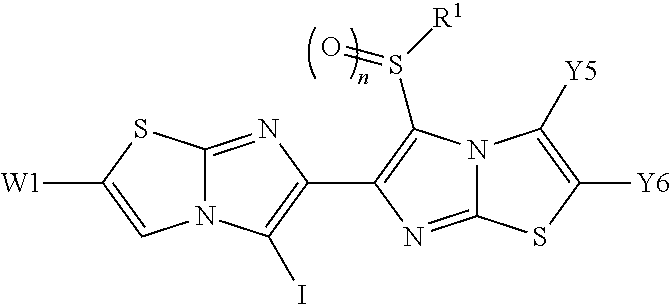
N12C(=NC(C3=C(S([R1])=O)N4C(=N3)SC([Y6])=C4[Y5])=C1I)SC([W1])=C2
